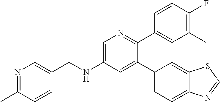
C(NC1=CN=C(C2=CC(C)=C(F)C=C2)C(C2=CC=C3C(=C2)SC=N3)=C1)C1=CN=C(C)C=C1
